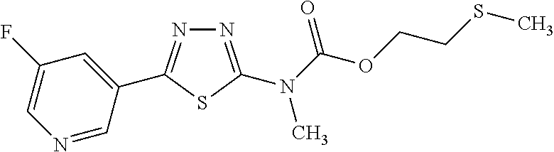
C1=C(C2=NN=C(N(C(OCCSC)=O)C)S2)C=NC=C1F
